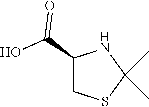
C1(C(O)=O)CSC(C)(C)N1
